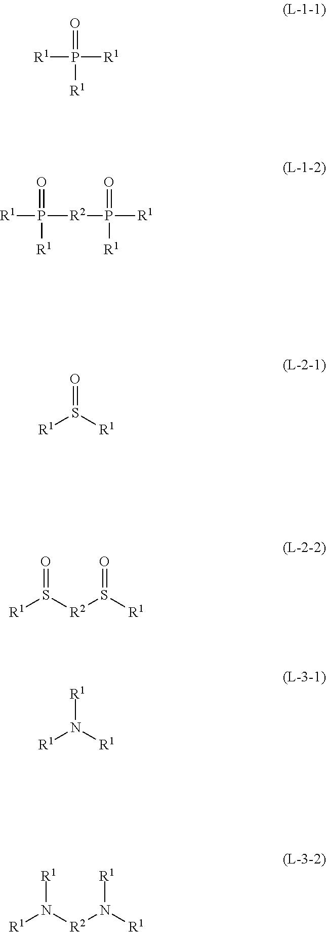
O=P([R1])([R1])[R1].O=P([R1])([R2]P(=O)([R1])[R1])[R1].O=S([R1])[R1].O=S([R2]S([R1])=O)[R1].[R1]N([R1])[R1].[R1]N([R2]N([R1])[R1])[R1]
